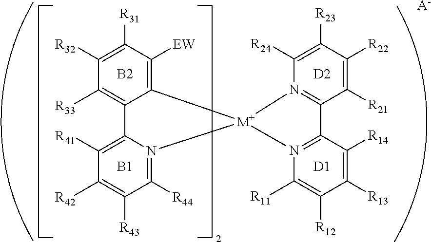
C12=C([EW])C([R31])=C([R32])C([R33])=C1C1=C([R41])C([R42])=C([R43])C([R44])=N1[M+]21N2=C(C([R21])=C([R22])C([R23])=C2[R24])C2=N1C([R11])=C([R12])C([R13])=C2[R14].[B2].[B1].[D2].[D1].[A-]
